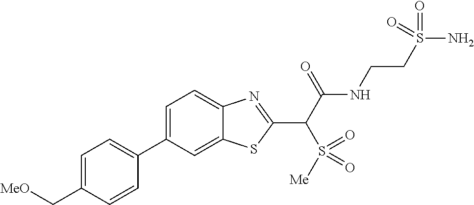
C1(C2=CC=C(C[MeO])C=C2)=CC=C2C(=C1)SC(C(C(NCCS(N)(=O)=O)=O)S(=O)([Me])=O)=N2
